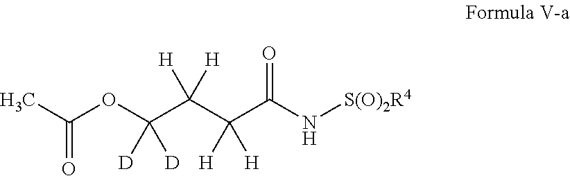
O(C(C(C(C(N[S(O)2R4])=O)([H])[H])([H])[H])([D])[D])C(C)=O
